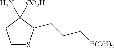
C1SC(CCC[B(OH)2])C([CO2H])(N)C1
